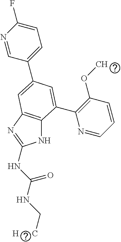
N1C2=C(N=C1NC(NC[H      C])=O)C=C(C1=CC=C(F)N=C1)C=C2C1=C(OC)C=CC=N1
